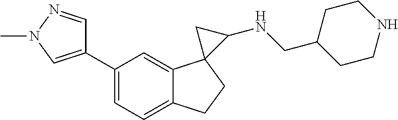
C1=C(C2=CN(C)N=C2)C=C2C(=C1)CCC21C(NCC2CCNCC2)C1
